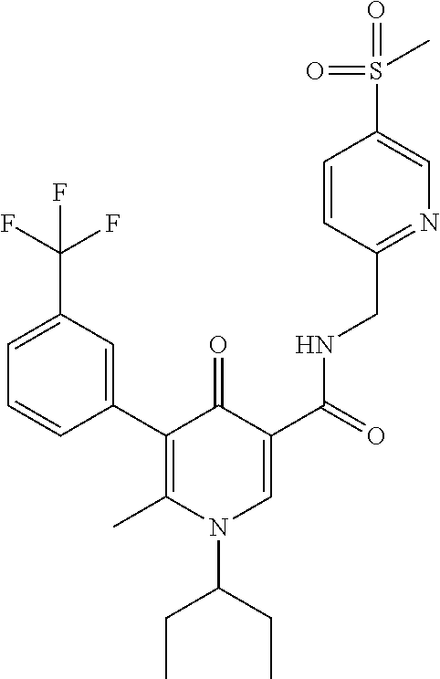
C1=C(C(F)(F)F)C=C(C2=C(C)N(C(CC)CC)C=C(C(=O)NCC3=NC=C(S(=O)(=O)C)C=C3)C2=O)C=C1
